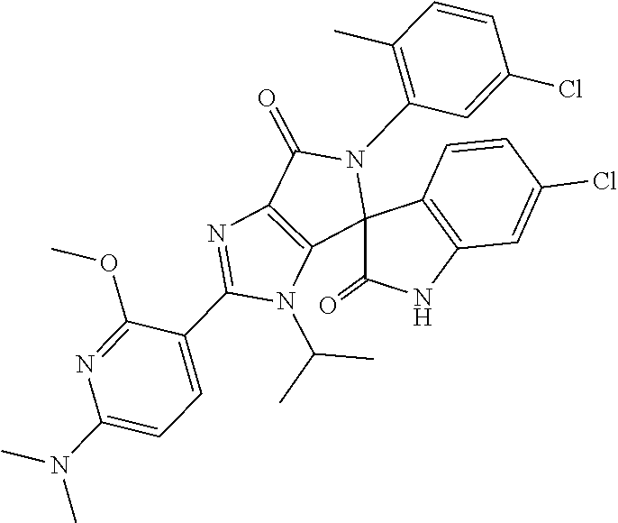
CC(N1C(C2=CC=C(N(C)C)N=C2OC)=NC2=C1C1(N(C3=C(C)C=CC(Cl)=C3)C2=O)C2=C(C=C(Cl)C=C2)NC1=O)C
